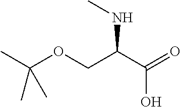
CC(C)(OCC(C(O)=O)NC)C
